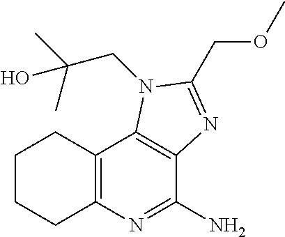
C1CCC2=C(C1)C1=C(C(N)=N2)N=C(COC)N1CC(C)(C)O
